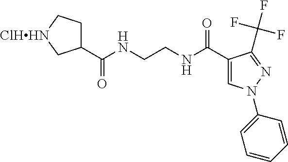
C1(C(NCCNC(C2=CN(C3=CC=CC=C3)N=C2C(F)(F)F)=O)=O)CC[ClHHN]C1
